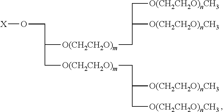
[X]OCC([O(CH2CH2O)m]CC([O(CH2CH2O)nCH3])C[O(CH2CH2O)nCH3])C[O(CH2CH2O)m]CC([O(CH2CH2O)nCH3])C[O(CH2CH2O)nCH3]
